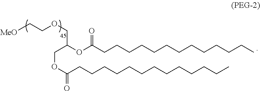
O(C(=O)CCCCCCCCCCCCC)CC(OC(CCCCCCCCCCCCC)=O)COCC[MeO]
